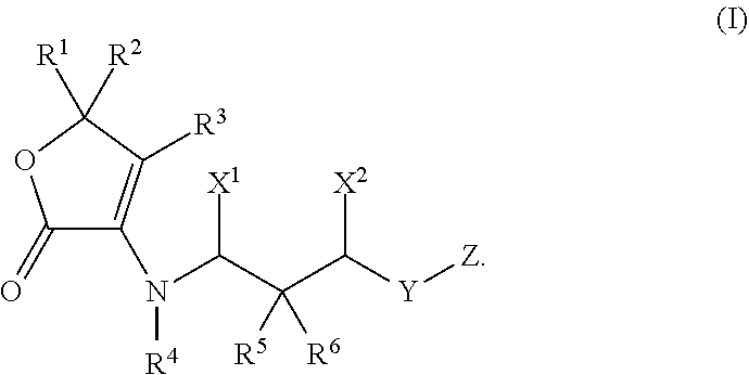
C1(=O)C(N(C(C(C([Y][Z])[X2])([R5])[R6])[X1])[R4])=C([R3])C([R1])([R2])O1
